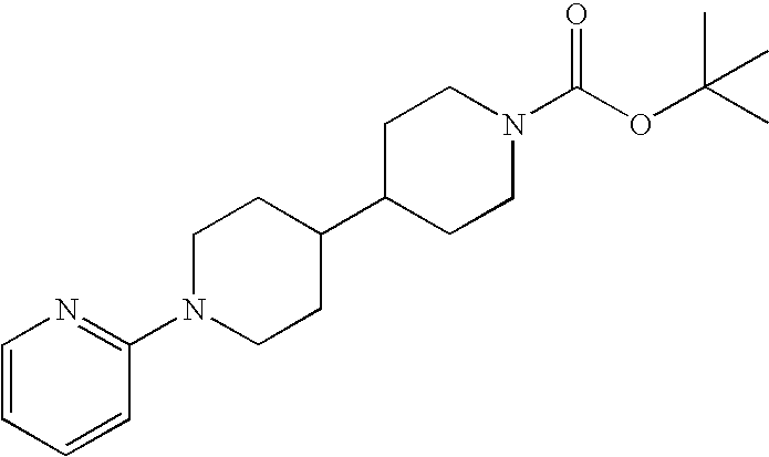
C1=CC=CC(N2CCC(C3CCN(C(OC(C)(C)C)=O)CC3)CC2)=N1
